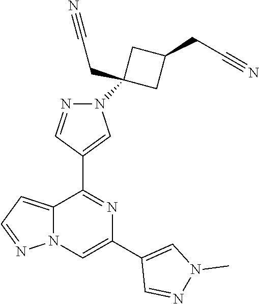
C12=CC=NN1C=C(C1=CN(C)N=C1)N=C2C1=CN(C2(CC#N)CC(CC#N)C2)N=C1
